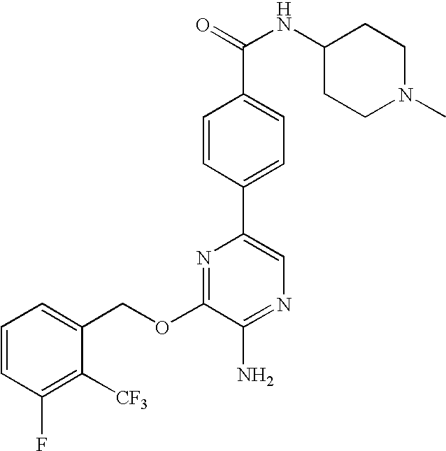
C1=CC=C(COC2=NC(C3=CC=C(C(NC4CCN(C)CC4)=O)C=C3)=CN=C2N)C([CF3])=C1F
